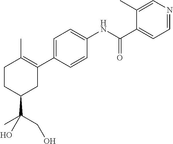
C1=NC=C(C)C(C(NC2=CC=C(C3=C(C)CCC(C(CO)(C)O)C3)C=C2)=O)=C1
